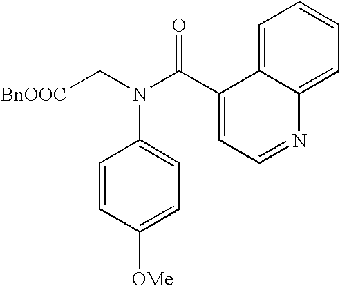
[BnOOC]CN(C(C1=CC=NC2=CC=CC=C12)=O)C1=CC=C([OMe])C=C1
